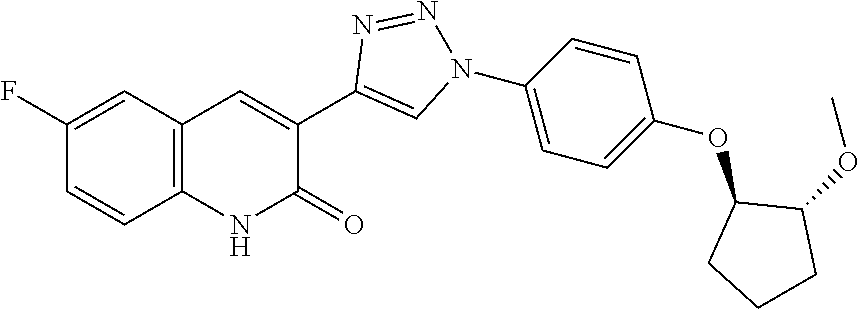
C1=CC2=C(C=C1F)C=C(C1=CN(C3=CC=C(OC4C(OC)CCC4)C=C3)N=N1)C(=O)N2
